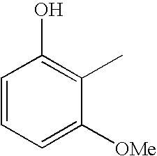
C1=CC=C([OMe])C(C)=C1O
